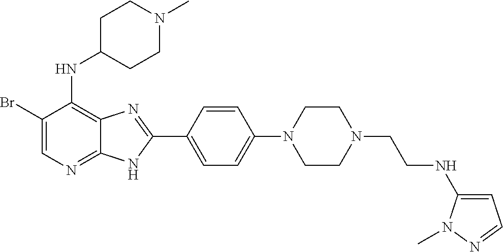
C1(Br)=CN=C2C(=C1NC1CCN(C)CC1)N=C(C1=CC=C(N3CCN(CCNC4=CC=NN4C)CC3)C=C1)N2
